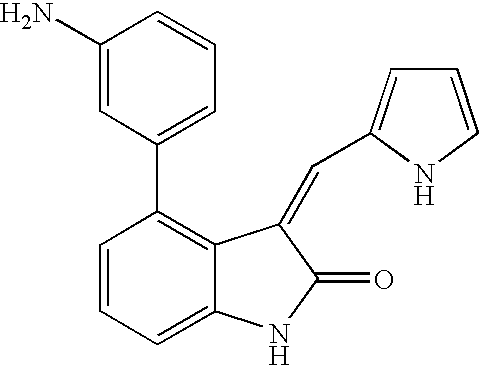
C1=CC=C2C(=C1C1=CC=CC(N)=C1)C(=CC1=CC=CN1)C(=O)N2
